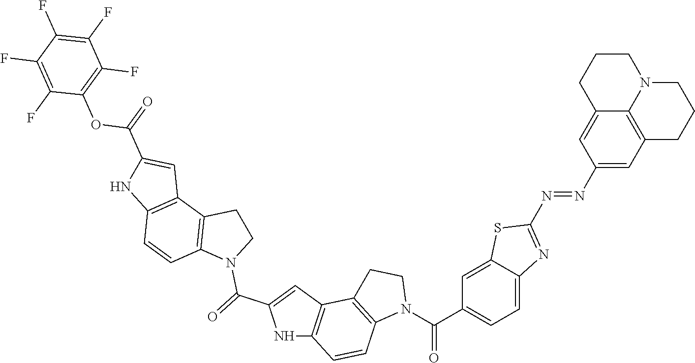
C1=C2C(=CC=C1C(=O)N1CCC3=C1C=CC1=C3C=C(C(N3CCC4=C3C=CC3=C4C=C(C(=O)OC4=C(F)C(F)=C(F)C(F)=C4F)N3)=O)N1)N=C(N=NC1=CC3=C4C(=C1)CCCN4CCC3)S2
